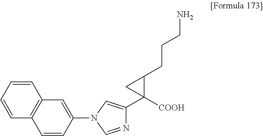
C12=C(C=C(N3C=C(C4([COOH])C(CCCN)C4)N=C3)C=C1)C=CC=C2
